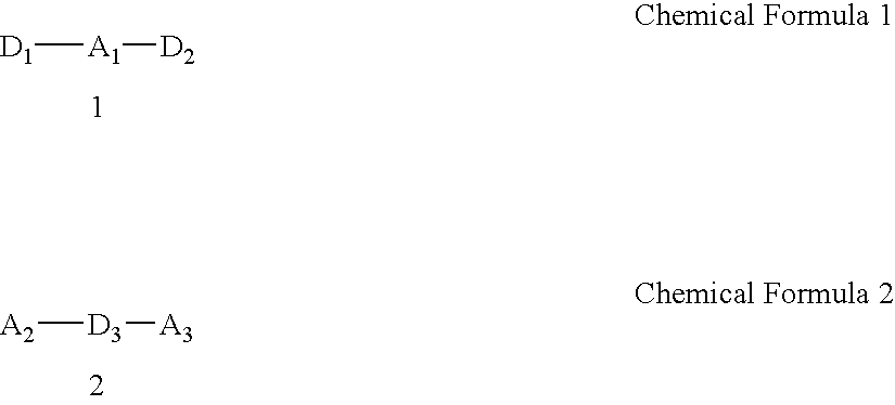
[D1][A1][D2].[A2][D3][A3]
